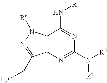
C12=C(N=C(N([R3])[R4])N=C1N[R1])C(CC)=NN2[R6]
